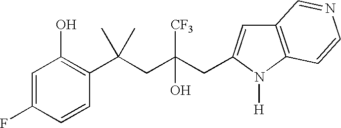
C1=C(F)C=CC(C(CC(CC2=CC3=C(N2[H])C=CN=C3)([CF3])O)(C)C)=C1O
